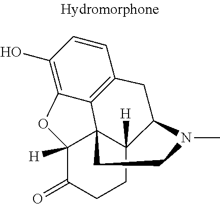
C1(O)=C2C3=C(C=C1)CC1C4([H])C3(C([H])(O2)C(=O)CC4)CCN1C
